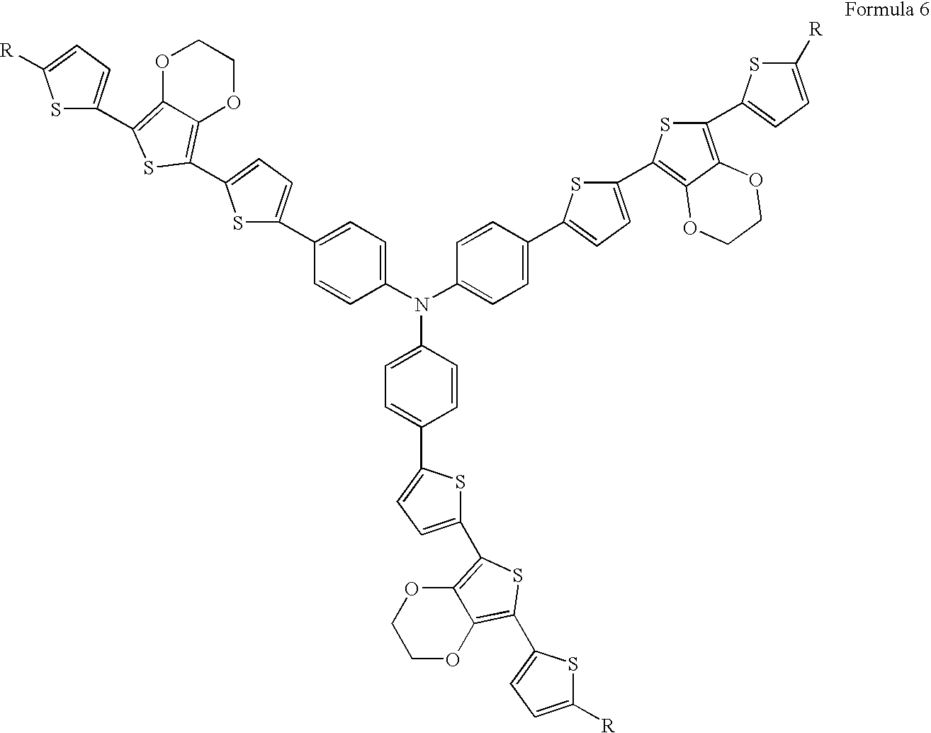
N(C1=CC=C(C2=CC=C(C3=C4OCCOC4=C(C4=CC=C([R])S4)S3)S2)C=C1)(C1=CC=C(C2=CC=C(C3=C4C(=C(C5=CC=C([R])S5)S3)OCCO4)S2)C=C1)C1=CC=C(C2=CC=C(C3=C4C(=C(C5=CC=C([R])S5)S3)OCCO4)S2)C=C1
